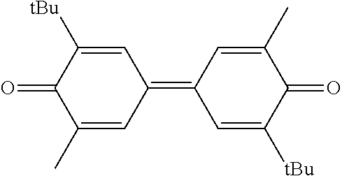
C1(C)=CC(=C2C=C([tBu])C(=O)C(C)=C2)C=C([tBu])C1=O
